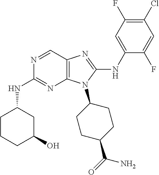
N1=CC2=C(N=C1NC1CCCC(O)C1)N(C1CCC(C(=O)N)CC1)C(NC1=CC(F)=C(Cl)C=C1F)=N2
